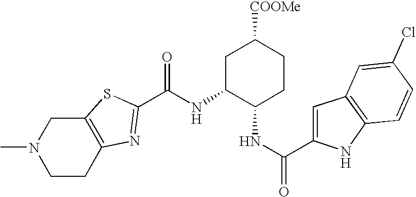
C12=C(CCN(C)C1)N=C(C(NC1C(NC(C3=CC4=C(N3)C=CC(Cl)=C4)=O)CCC([COOMe])C1)=O)S2
